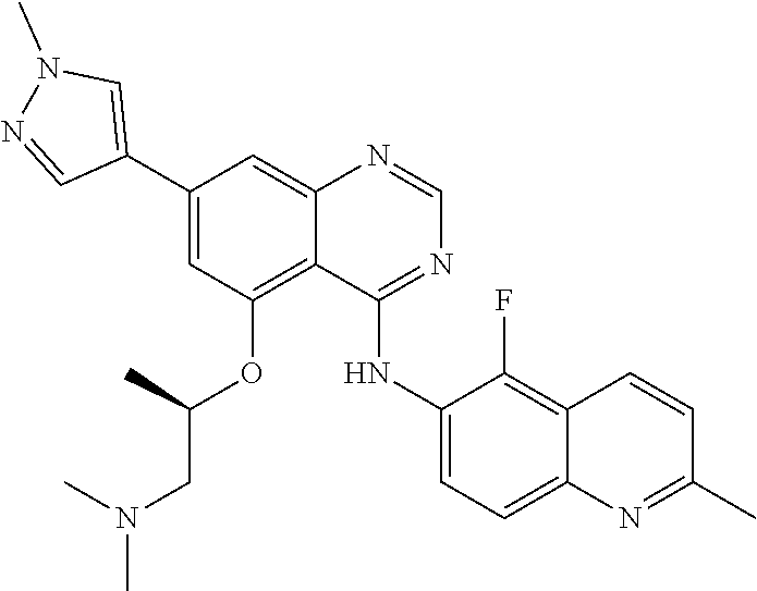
C1=NC2=CC(C3=CN(C)N=C3)=CC(OC(C)CN(C)C)=C2C(NC2=CC=C3C(=C2F)C=CC(C)=N3)=N1
